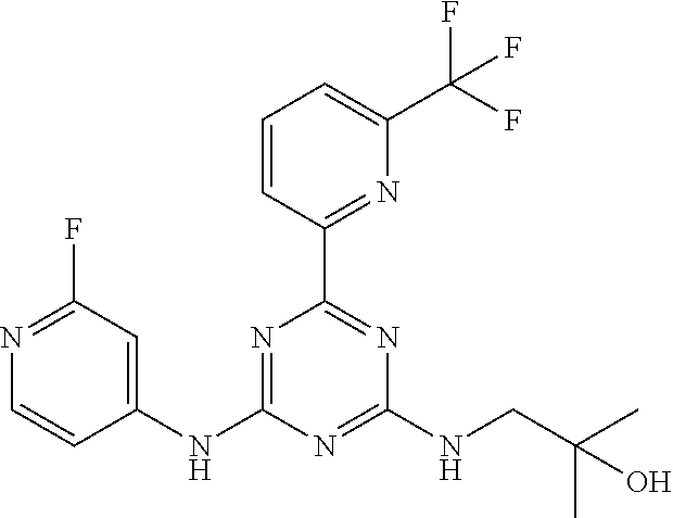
C1=CC(C2=NC(NCC(C)(C)O)=NC(NC3=CC(F)=NC=C3)=N2)=NC(C(F)(F)F)=C1
